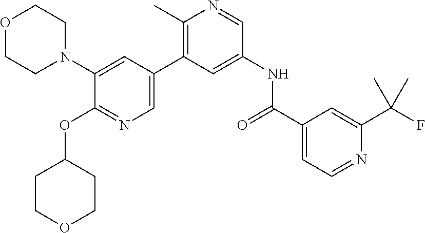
C1(N2CCOCC2)=CC(C2=C(C)N=CC(NC(C3=CC=NC(C(F)(C)C)=C3)=O)=C2)=CN=C1OC1CCOCC1
